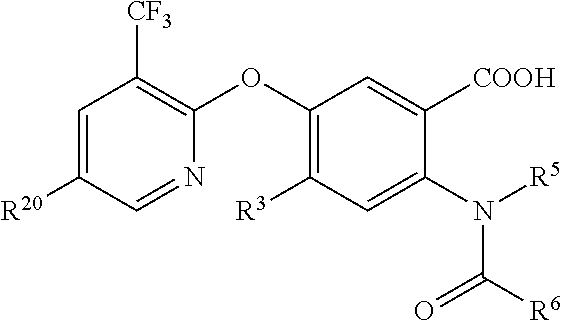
C1=C([R20])C=NC(OC2=C([R3])C=C(N([R5])C([R6])=O)C([COOH])=C2)=C1[CF3]
